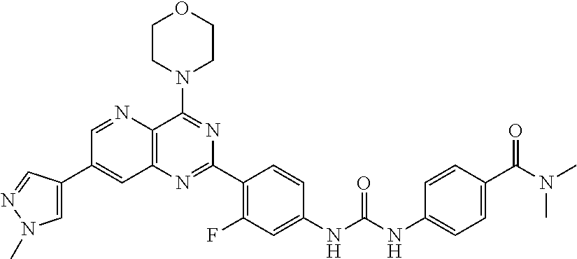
C1=NC2=C(C=C1C1=CN(C)N=C1)N=C(C1=C(F)C=C(NC(NC3=CC=C(C(N(C)C)=O)C=C3)=O)C=C1)N=C2N1CCOCC1
